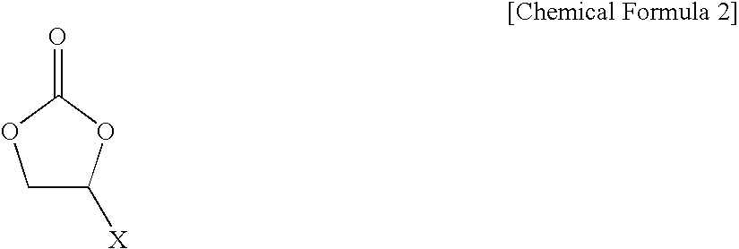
C1C([X])OC(=O)O1
